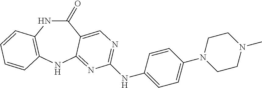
C1(=O)NC2=C(NC3=NC(NC4=CC=C(N5CCN(C)CC5)C=C4)=NC=C13)C=CC=C2
